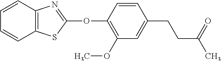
C1(OC2=NC3=C(S2)C=CC=C3)=C(OC)C=C(CCC(C)=O)C=C1
